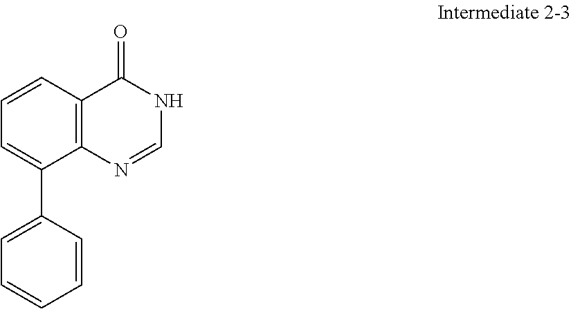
C1=C(C2=CC=CC=C2)C2=C(C=C1)C(=O)NC=N2
